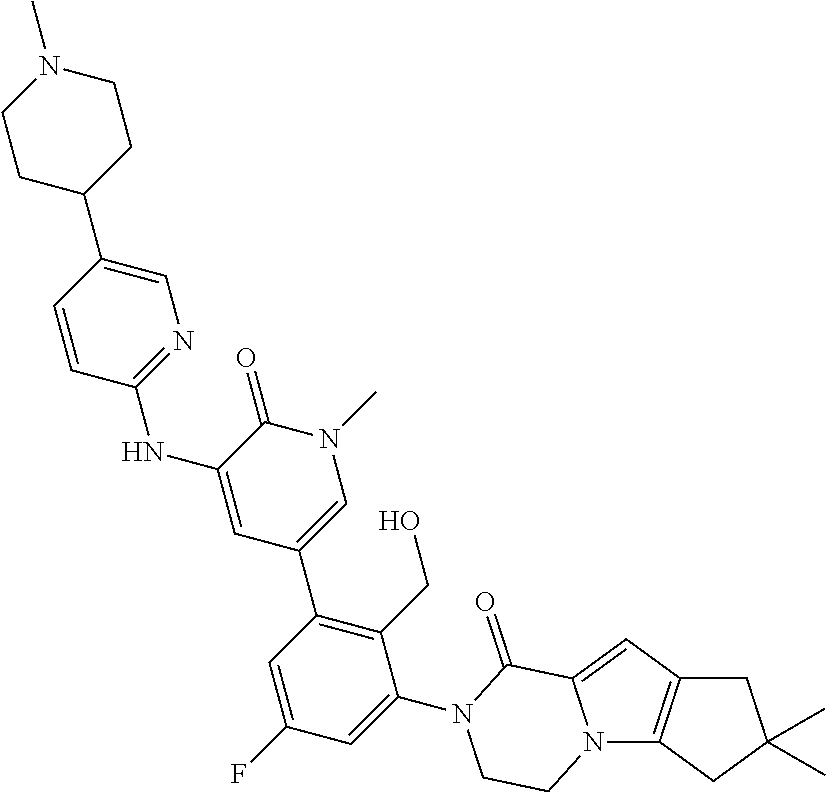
C1C2=C(CC1(C)C)N1C(=C2)C(=O)N(C2=CC(F)=CC(C3=CN(C)C(=O)C(NC4=NC=C(C5CCN(C)CC5)C=C4)=C3)=C2CO)CC1
